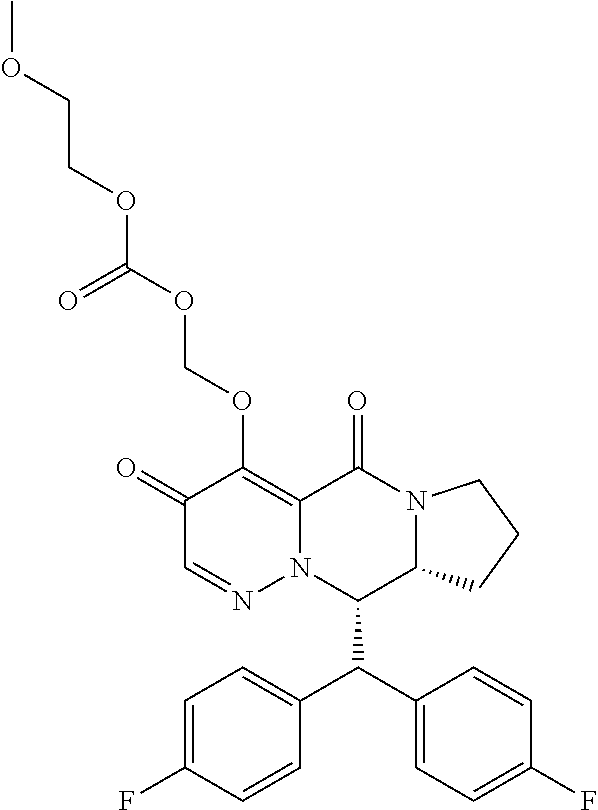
C1(=O)C=NN2C(=C1OCOC(OCCOC)=O)C(=O)N1C(C2C(C2=CC=C(F)C=C2)C2=CC=C(F)C=C2)CCC1
